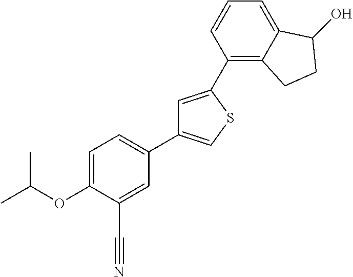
C1=C(OC(C)C)C(C#N)=CC(C2=CSC(C3=C4C(=CC=C3)C(O)CC4)=C2)=C1
